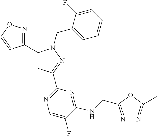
C1(C2=NOC=C2)=CC(C2=NC=C(F)C(NCC3=NN=C(C)O3)=N2)=NN1CC1=CC=CC=C1F
